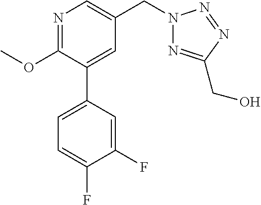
C1(OC)=NC=C(CN2N=C(CO)N=N2)C=C1C1=CC=C(F)C(F)=C1
